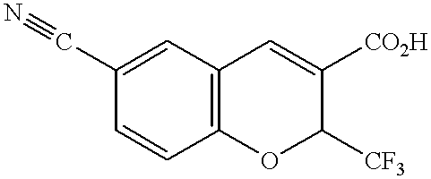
C1=CC2=C(C=C1C#N)C=C([CO2H])C([CF3])O2
